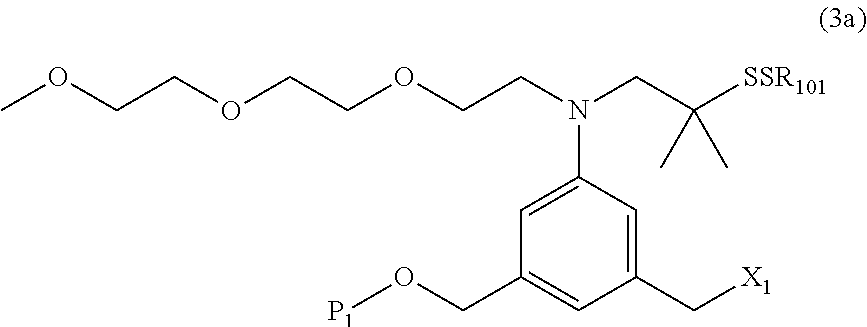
[X1]CC1=CC(N(CCOCCOCCOC)CC([SSR101])(C)C)=CC(CO[P1])=C1
